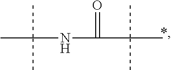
CC(C)(C)NC(C(C)(C)C)=O
